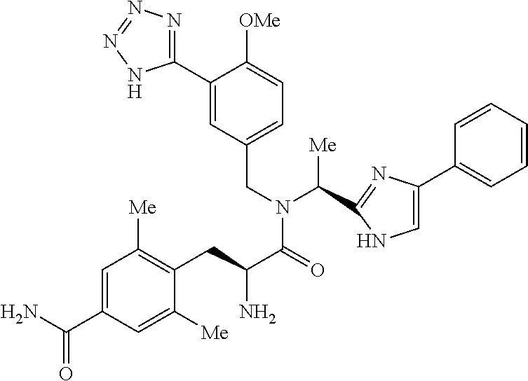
C1(C2=NN=NN2)=CC(CN(C(=O)C(CC2=C([Me])C=C(C(N)=O)C=C2[Me])N)C([Me])C2=NC(C3=CC=CC=C3)=CN2)=CC=C1[OMe]
